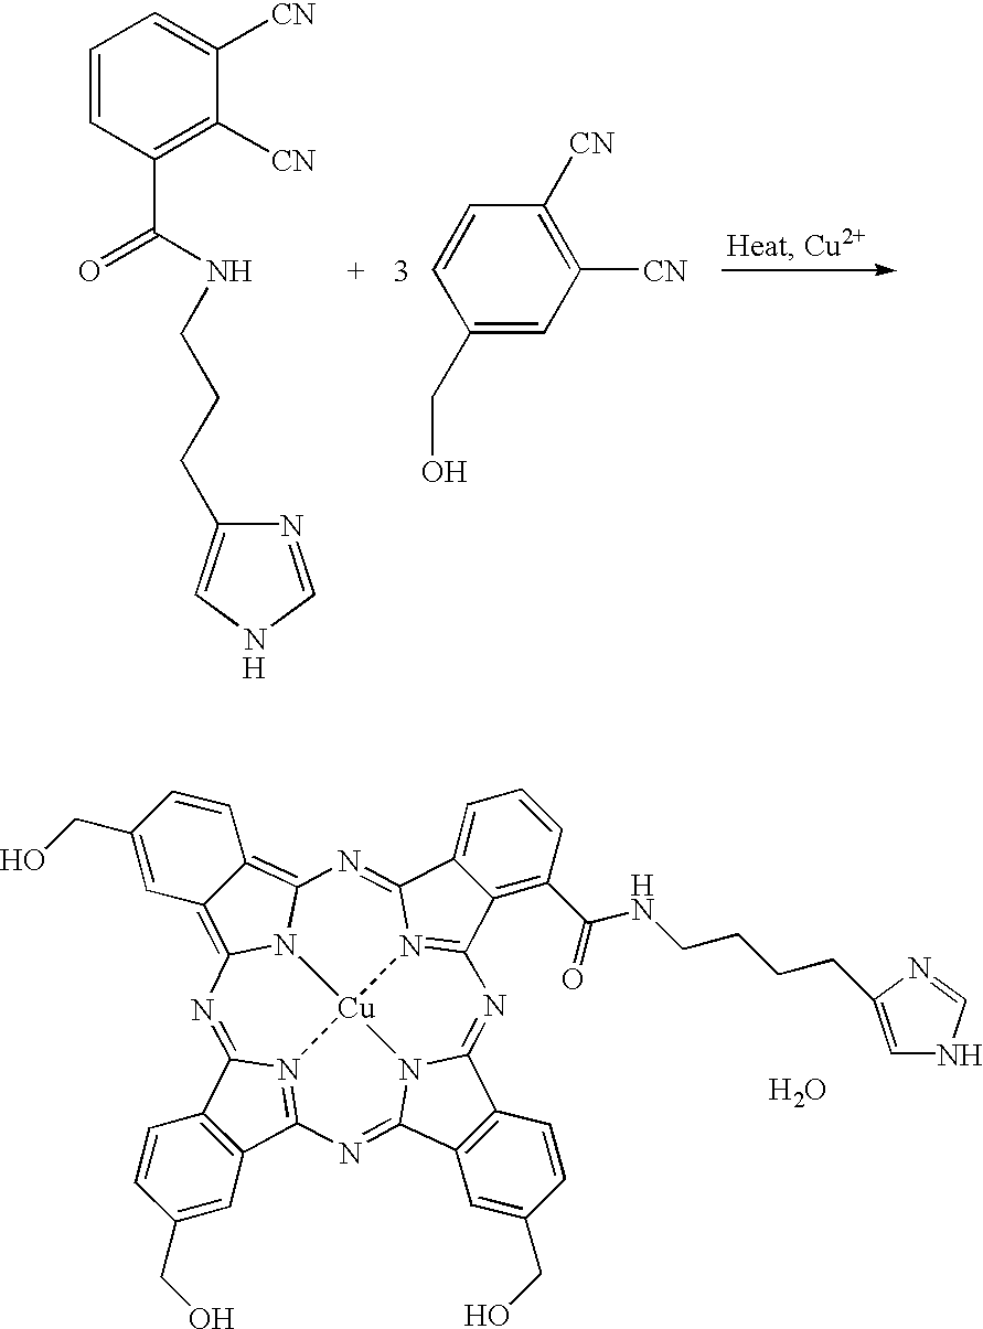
C12=C(C3=N4C1=NC1=C5C(=C6N1[Cu]41N4=C(C7=C(C(NCCCCC8=CNC=N8)=O)C=CC=C7C4=N6)N=C4C6=C(C(=N3)N41)C=C(CO)C=C6)C=CC(CO)=C5)C=C(CO)C=C2.[H].O.C1=CC(C(=O)NCCCC2=CNC=N2)=C([CN])C([CN])=C1.[H].C1=CC(CO)=CC([CN])=C1[CN]
